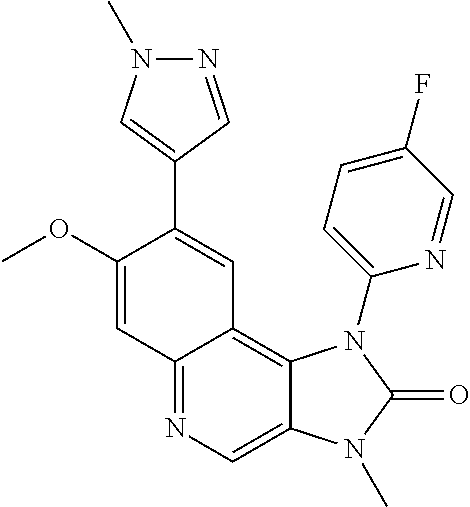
C12=NC=C3C(=C1C=C(C1=CN(C)N=C1)C(OC)=C2)N(C1=CC=C(F)C=N1)C(=O)N3C
